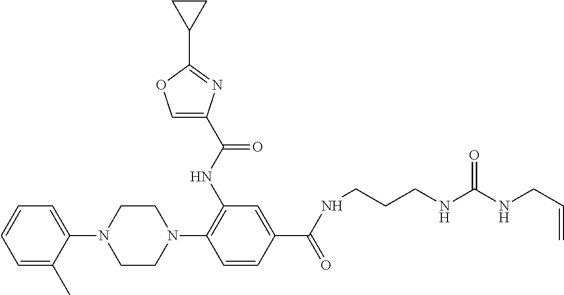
C1(N2CCN(C3=C(NC(=O)C4=COC(C5CC5)=N4)C=C(C(=O)NCCCNC(NCC=C)=O)C=C3)CC2)=CC=CC=C1C
